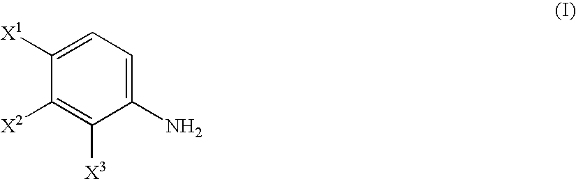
C1([X1])=CC=C(N)C([X3])=C1[X2]
